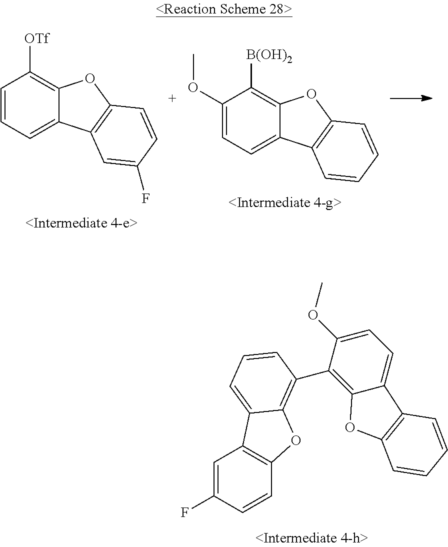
C1=CC=C2C(=C1[OTf])OC1=C2C=C(F)C=C1.C1(OC)=CC=C2C(=C1[B(OH)2])OC1=C2C=CC=C1.C1=C(F)C=CC2=C1C1=CC=CC(C3=C4C(=CC=C3OC)C3=C(O4)C=CC=C3)=C1O2
